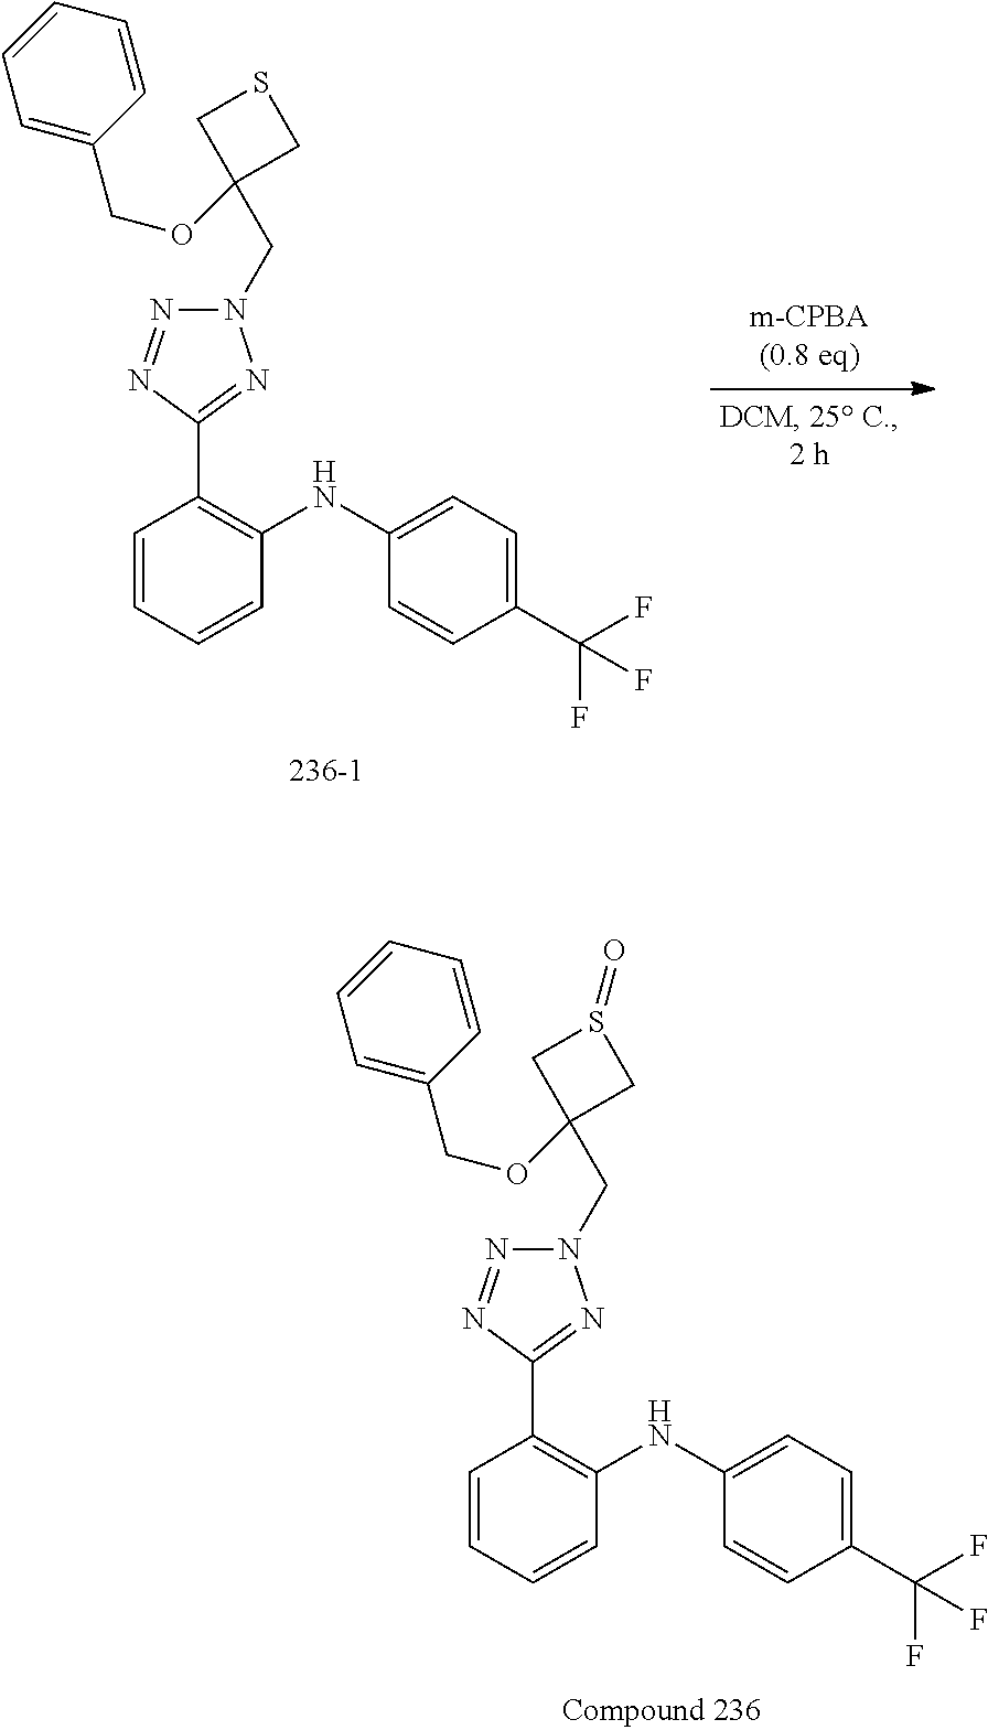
N1(CC2(OCC3=CC=CC=C3)CSC2)N=NC(C2=C(NC3=CC=C(C(F)(F)F)C=C3)C=CC=C2)=N1.N1(CC2(OCC3=CC=CC=C3)CS(=O)C2)N=NC(C2=C(NC3=CC=C(C(F)(F)F)C=C3)C=CC=C2)=N1
